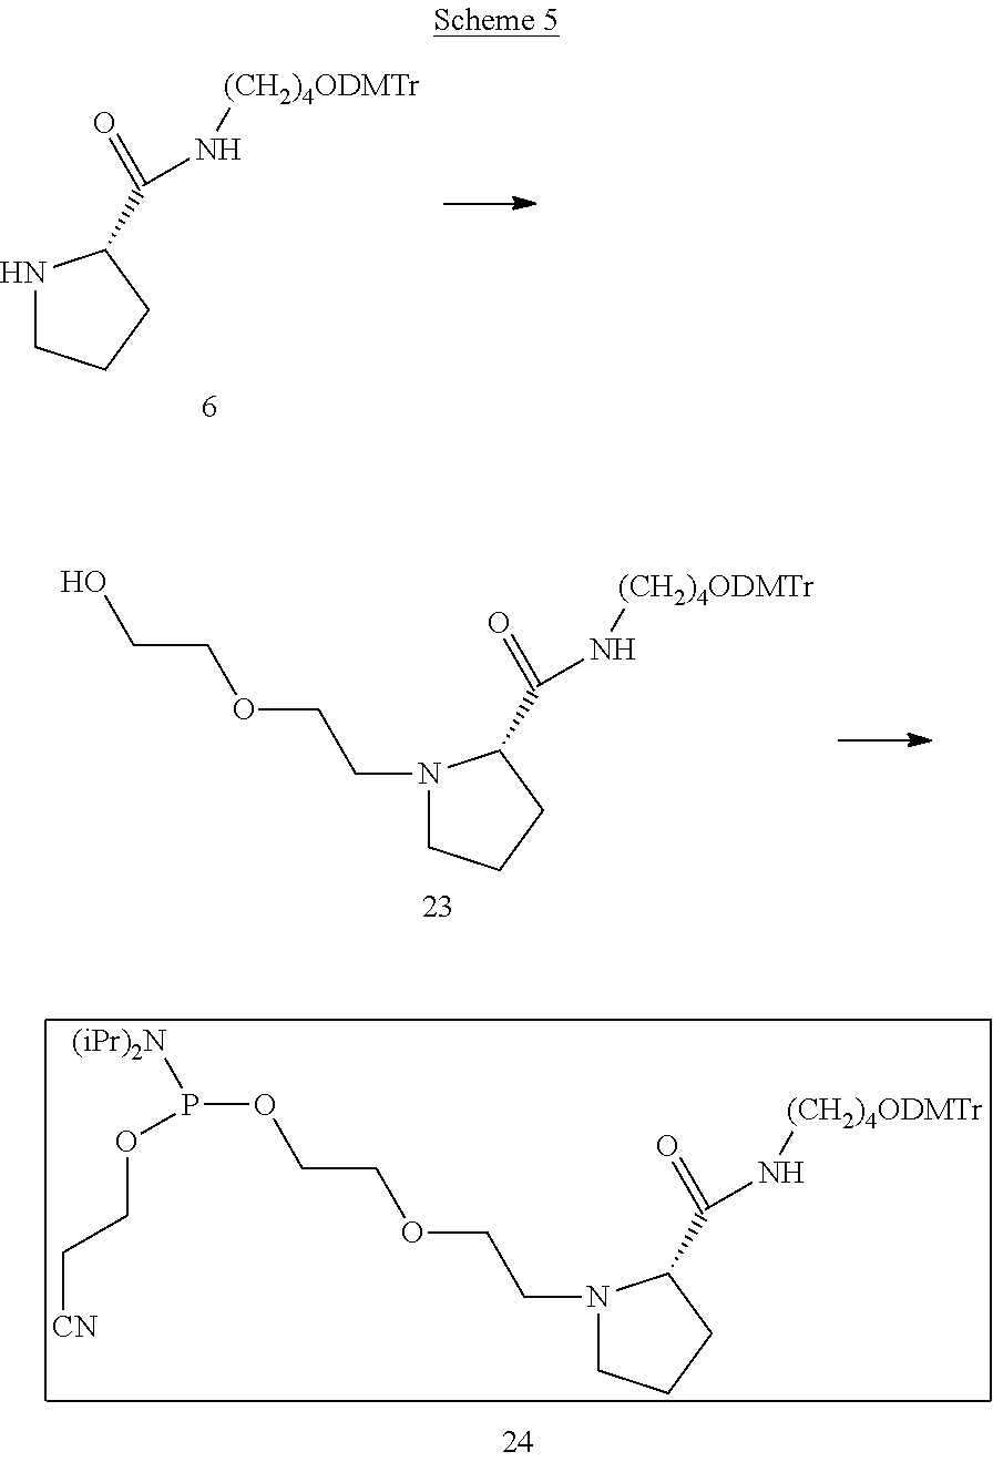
N1(CCOCCOP([(iPr)2N])OCC[CN])CCCC1C(=O)N[(CH2)4ODMTr].N1CCCC1C(=O)N[(CH2)4ODMTr].N1(CCOCCO)CCCC1C(=O)N[(CH2)4ODMTr]
